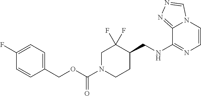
C(OC(N1CCC(CNC2=NC=CN3C2=NN=C3)C(F)(F)C1)=O)C1=CC=C(F)C=C1
